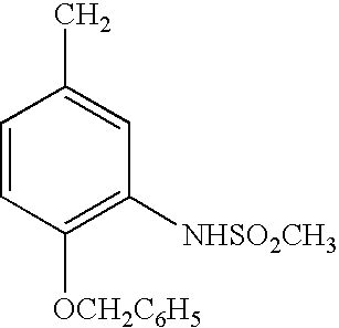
C1=CC([OCH2C6H5])=C([NHSO2CH3])C=C1C
